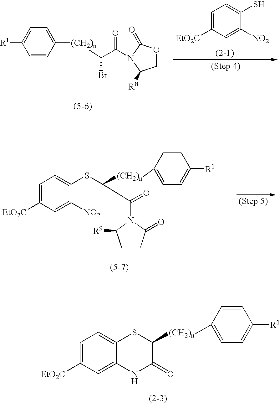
C1=C([EtO2C])C=C2C(=C1)SC([(CH2)n]C1=CC=C([R1])C=C1)C(=O)N2.C1=CC([(CH2)n]C(C(=O)N2C(=O)OCC2[R8])Br)=CC=C1[R1].C1=C([EtO2C])C=C([NO2])C(S)=C1.C1=C([EtO2C])C=C([NO2])C(SC([(CH2)n]C2=CC=C([R1])C=C2)C(=O)N2C(=O)CCC2[R9])=C1
